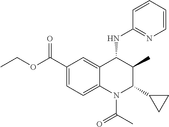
C1(C(=O)OCC)=CC=C2C(=C1)C(NC1=NC=CC=C1)C(C)C(C1CC1)N2C(C)=O
